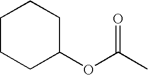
C1CCC(OC(C)=O)CC1
